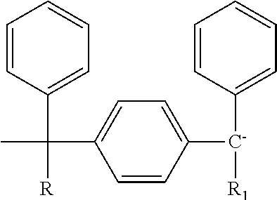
C1=C([C-](C2=CC=CC=C2)[R1])C=CC(C(C2=CC=CC=C2)([R])C)=C1
